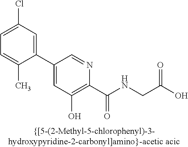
C1(Cl)=CC=C(C)C(C2=CC(O)=C(C(NCC(O)=O)=O)N=C2)=C1
